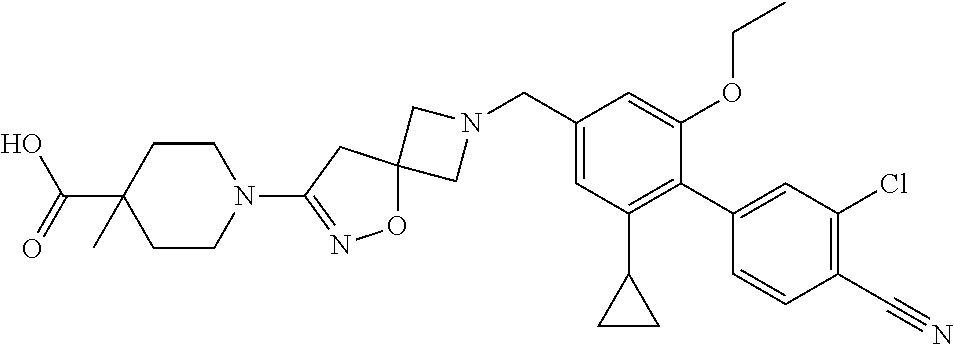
C1N(CC2=CC(C3CC3)=C(C3=CC(Cl)=C(C#N)C=C3)C(OCC)=C2)CC12ON=C(N1CCC(C(O)=O)(C)CC1)C2
